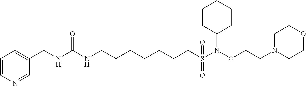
C1=C(CNC(NCCCCCCCS(N(OCCN2CCOCC2)C2CCCCC2)(=O)=O)=O)C=NC=C1
